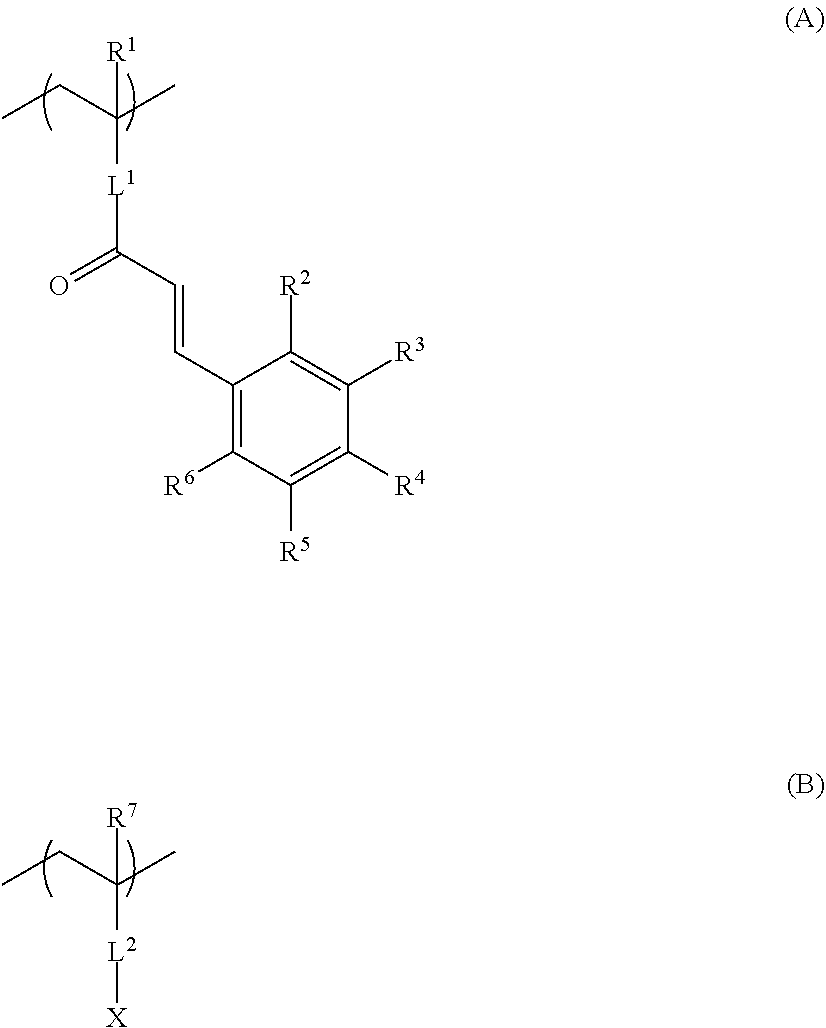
C1(C=CC([L1]C(C)(CC)[R1])=O)=C([R6])C([R5])=C([R4])C([R3])=C1[R2].[X][L2]C(C)(CC)[R7]
